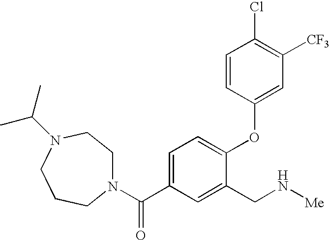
N1(C(C2=CC=C(OC3=CC([CF3])=C(Cl)C=C3)C(CN[Me])=C2)=O)CCN(C(C)C)CCC1
